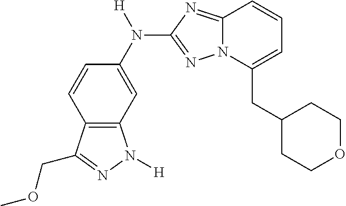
C12=C(C=C(N([H])C3=NN4C(=N3)C=CC=C4CC3CCOCC3)C=C1)N([H])N=C2COC
